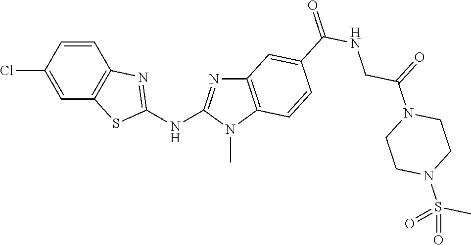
ClC1=CC2=C(C=C1)N=C(NC1=NC3=C(N1C)C=CC(C(NCC(N1CCN(S(=O)(=O)C)CC1)=O)=O)=C3)S2
